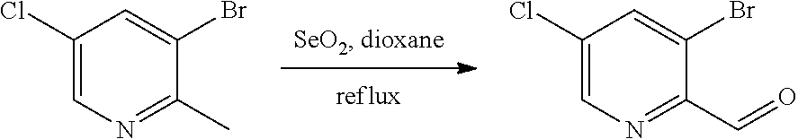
ClC1=CN=C(C)C(Br)=C1.ClC1=CN=C(C=O)C(Br)=C1
